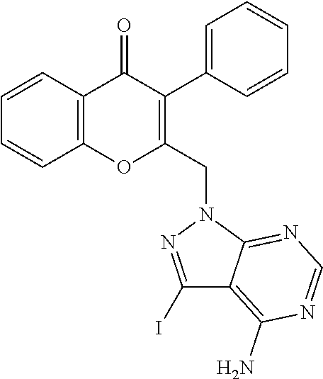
C1=CC2=C(C=C1)C(=O)C(C1=CC=CC=C1)=C(CN1C3=NC=NC(N)=C3C(I)=N1)O2
